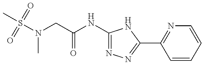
S(N(C)CC(=O)NC1=NN=C(C2=NC=CC=C2)N1)(C)(=O)=O
